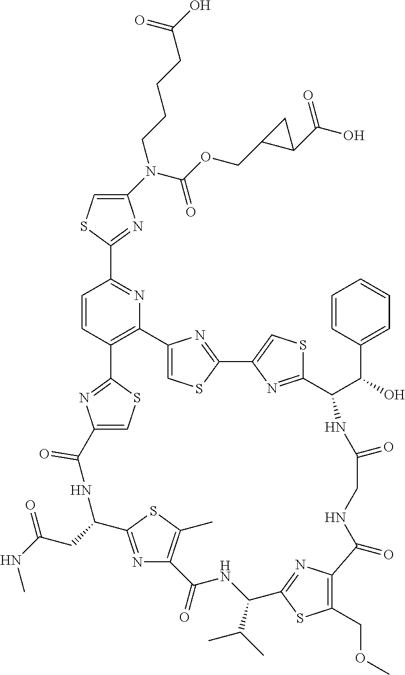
C1(N(C(OCC2C(C(O)=O)C2)=O)CCCCC(=O)O)=CSC(C2=NC3=C(C=C2)C2=NC(=CS2)C(=O)NC(CC(=O)NC)C2=NC(=C(C)S2)C(=O)NC(C(C)C)C2=NC(=C(COC)S2)C(=O)NCC(=O)NC(C(C2=CC=CC=C2)O)C2=NC(=CS2)C2=NC3=CS2)=N1
